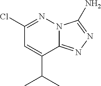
N12C(=NN=C1N)C(C(C)C)=CC(Cl)=N2
